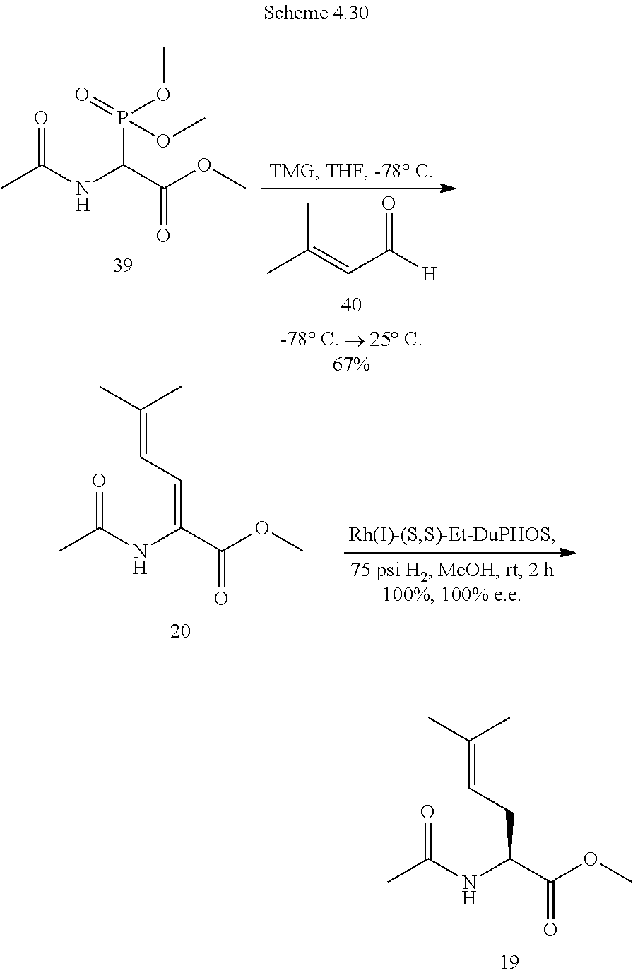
CC(NC(C(OC)=O)CC=C(C)C)=O.CC(NC(C(OC)=O)P(=O)(OC)OC)=O.CC(=CC([H])=O)C.CC(NC(C(OC)=O)=CC=C(C)C)=O
